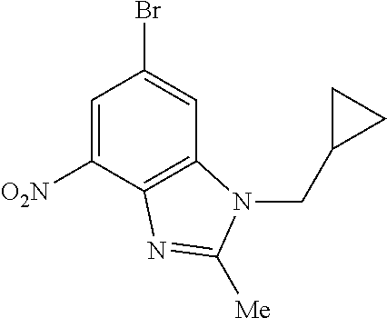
C1=C([O2N])C2=C(C=C1Br)N(CC1CC1)C([Me])=N2
